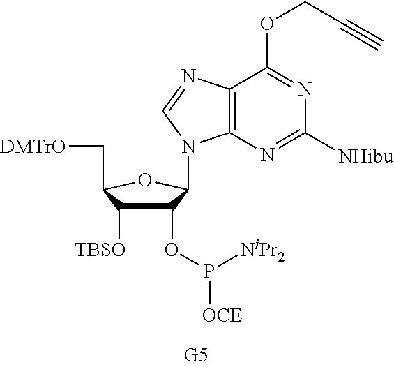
C1(OP([NiPr2])[OCE])C([TBSO])C(C[DMTrO])OC1N1C2=C(C(OCC#C)=NC([NHibu])=N2)N=C1
